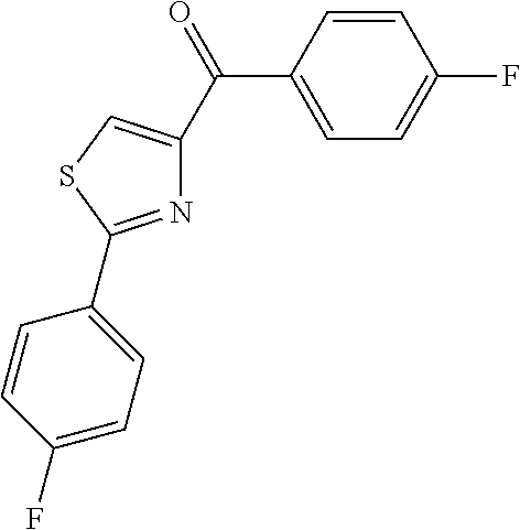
C1=C(C(=O)C2=CSC(C3=CC=C(F)C=C3)=N2)C=CC(F)=C1
